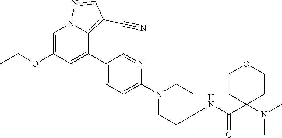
C1=C(OCC)C=C(C2=CC=C(N3CCC(C)(NC(=O)C4(N(C)C)CCOCC4)CC3)N=C2)C2=C(C#N)C=NN12
